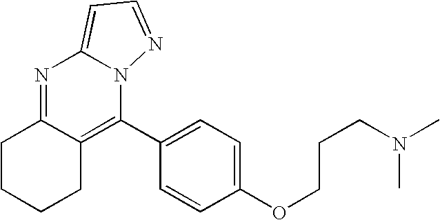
N1=C2C(=C(C3=CC=C(OCCCN(C)C)C=C3)N3C1=CC=N3)CCCC2
